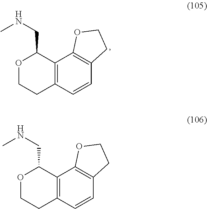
O1CCC2=C(C1CNC)C1=C(C=C2)CCO1.O1CCC2=C(C1CNC)C1=C(C=C2)CCO1
